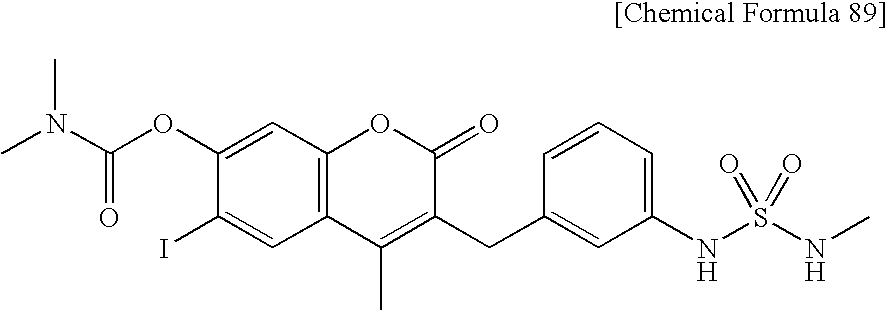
C1(OC(N(C)C)=O)=CC2=C(C=C1I)C(C)=C(CC1=CC(NS(NC)(=O)=O)=CC=C1)C(=O)O2
